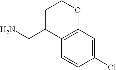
C1(Cl)=CC2=C(C=C1)C(CN)CCO2
